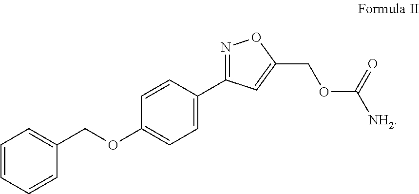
C1=CC=CC(COC2=CC=C(C3=NOC(COC([NH2])=O)=C3)C=C2)=C1
